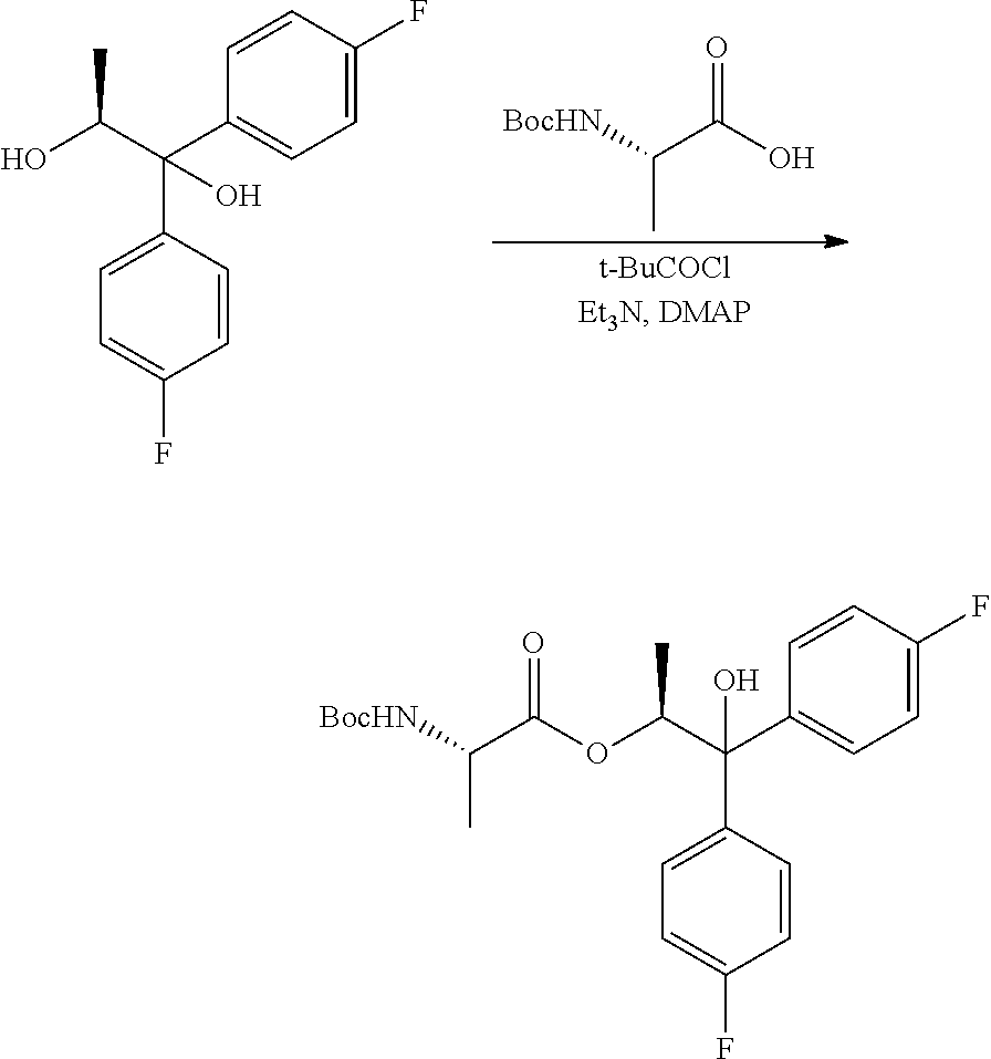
C1=CC(C(C(C)O)(C2=CC=C(F)C=C2)O)=CC=C1F.[BocHN]C(C(O)=O)C.C1=CC(C(C(C)OC(C([BocHN])C)=O)(C2=CC=C(F)C=C2)O)=CC=C1F
